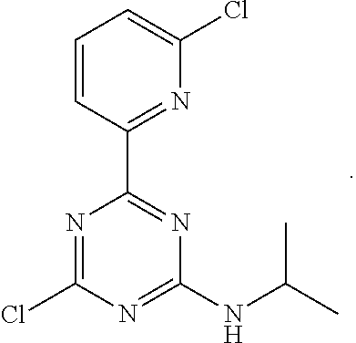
N1=C(Cl)N=C(NC(C)C)N=C1C1=NC(Cl)=CC=C1
